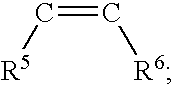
C(=C[R6])[R5]
